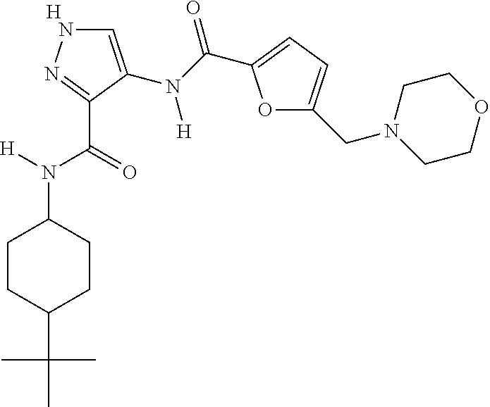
[H].C1=C(N(C(=O)C2=CC=C(CN3CCOCC3)O2)[H])C(C(=O)N([H])C2CCC(C(C)(C)C)CC2)=NN1
